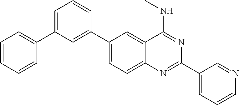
C1(C2=CC(C3=CC=CC=C3)=CC=C2)=CC=C2C(=C1)C(NC)=NC(C1=CC=CN=C1)=N2
